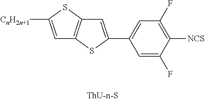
C1(C2=CC3=C(C=C([CnH2n+1])S3)S2)=CC(F)=C([NCS])C(F)=C1
